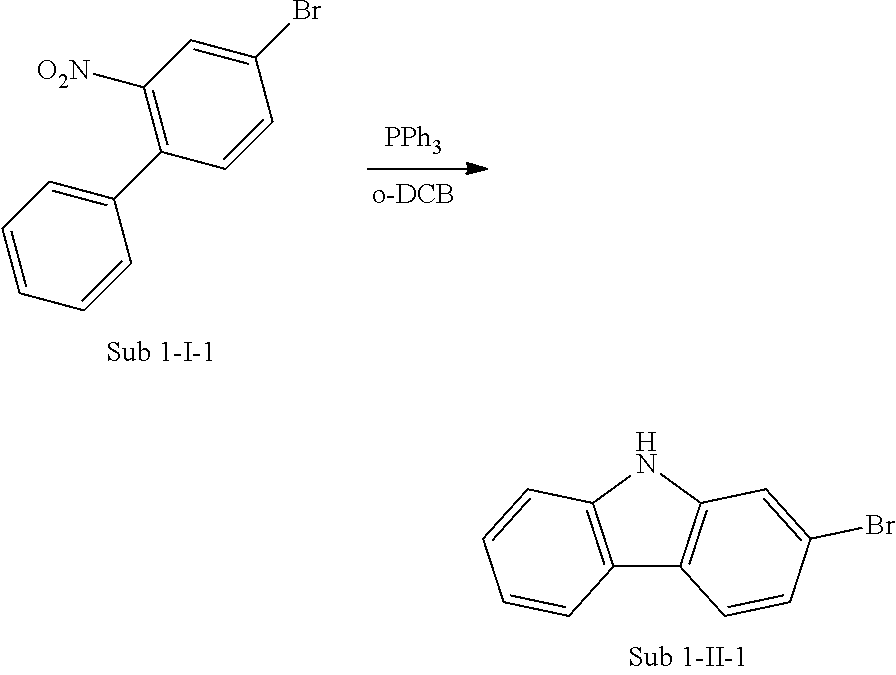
C1(Br)=CC([O2N])=C(C2=CC=CC=C2)C=C1.[PPh3].C12=C(NC3=C1C=CC(Br)=C3)C=CC=C2
